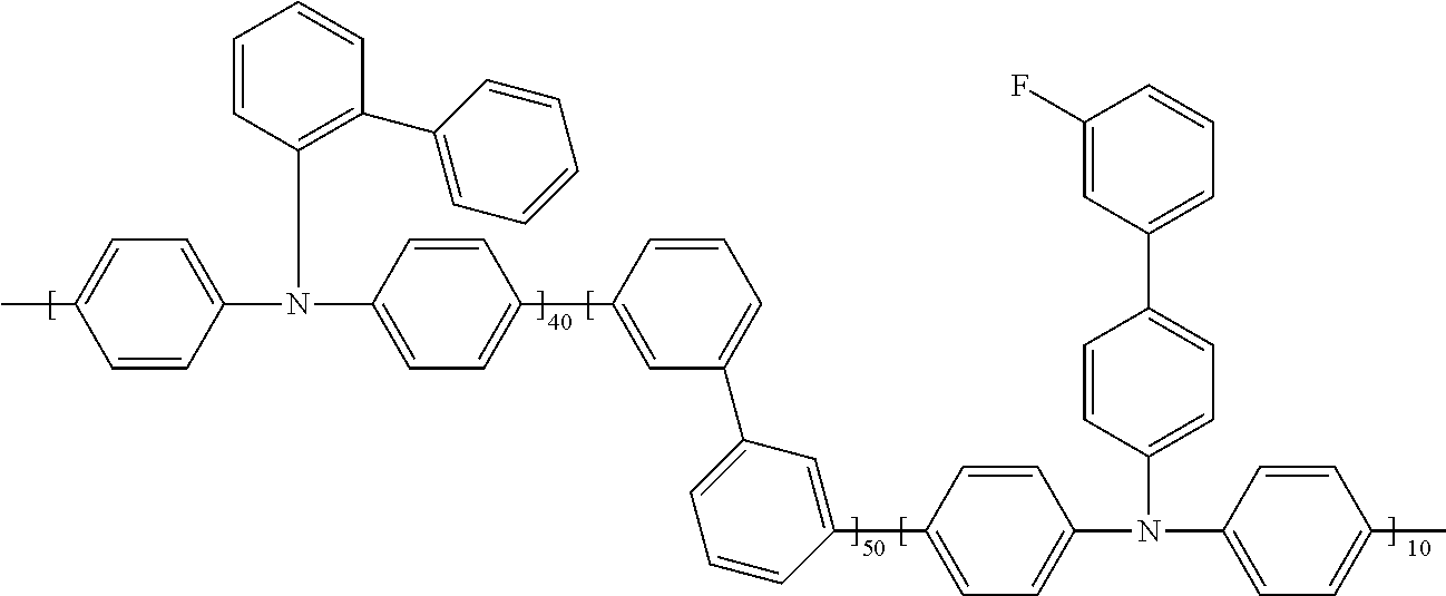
CC1=CC=C(N(C2=CC=C(C3=CC(C4=CC=CC(C5=CC=C(N(C6=CC=C(C)C=C6)C6=CC=C(C7=CC=CC(F)=C7)C=C6)C=C5)=C4)=CC=C3)C=C2)C2=C(C3=CC=CC=C3)C=CC=C2)C=C1
